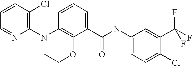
C1=CC(Cl)=C(N2CCOC3=C2C=CC=C3C(NC2=CC=C(Cl)C(C(F)(F)F)=C2)=O)N=C1
